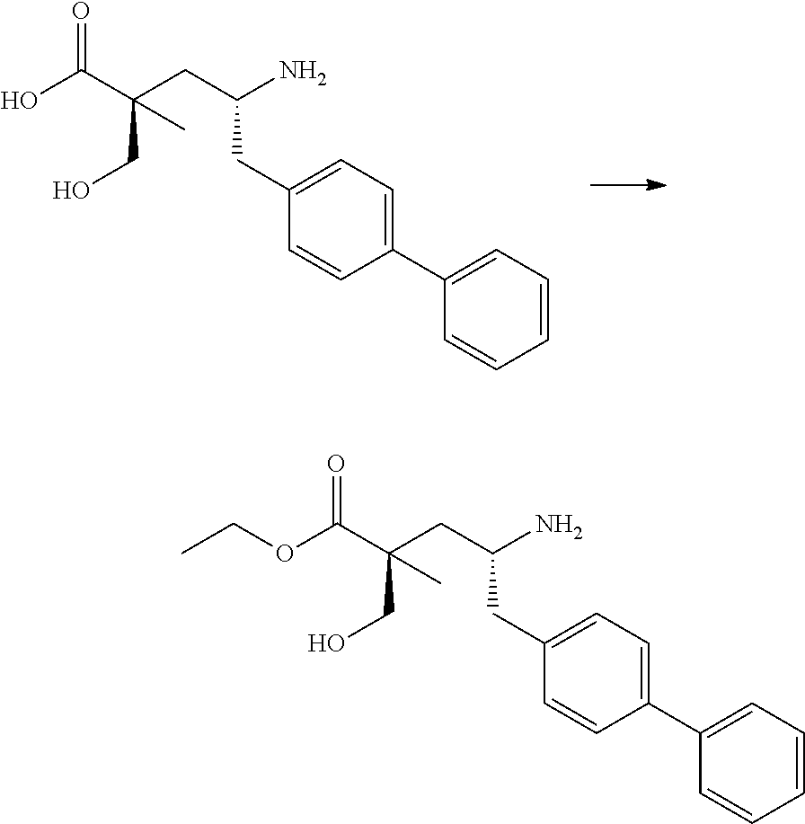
C(C1=CC=C(C2=CC=CC=C2)C=C1)C(CC(CO)(C(=O)OCC)C)N.C(C1=CC=C(C2=CC=CC=C2)C=C1)C(CC(CO)(C(=O)O)C)N
